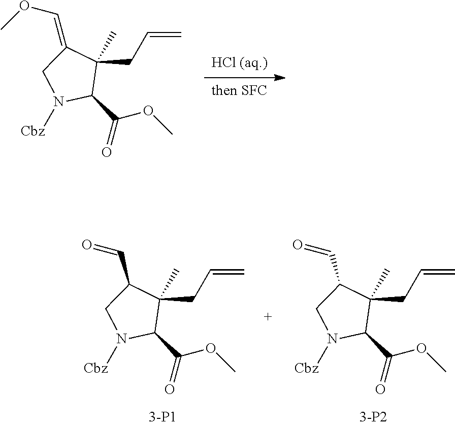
C(C1(C)C(C(=O)OC)N([Cbz])CC1C=O)C=C.C(C1(C)C(C(=O)OC)N([Cbz])CC1C=O)C=C.[then SFC].[HCl (aq.)].C(C1(C)C(C(=O)OC)N([Cbz])CC1=COC)C=C
